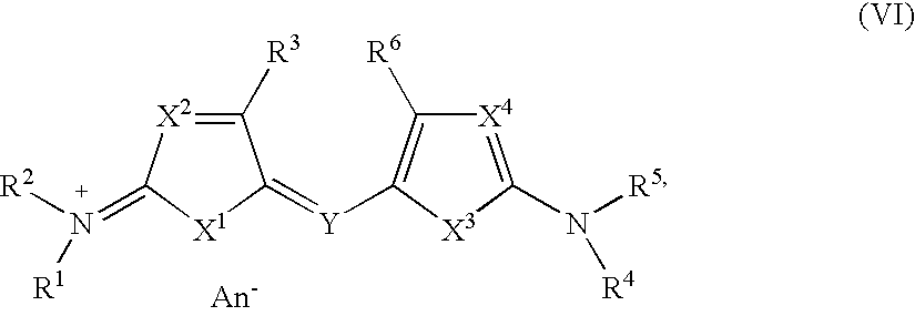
C1([R3])=[X2]C(=N([R2])[R1])[X1]C1=[Y]C1=C([R6])[X4]=C(N([R5])[R4])[X3]1
